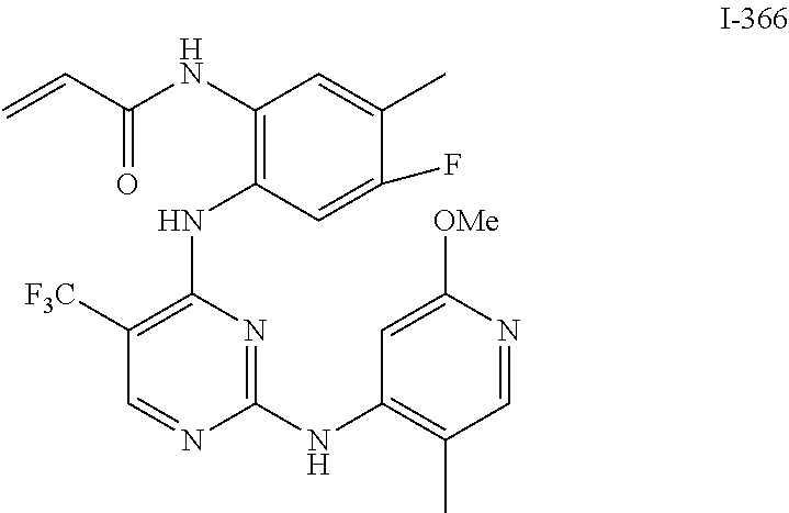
N1=C(NC2=C(C)C=NC([OMe])=C2)N=CC([F3C])=C1NC1=C(NC(C=C)=O)C=C(C)C(F)=C1
